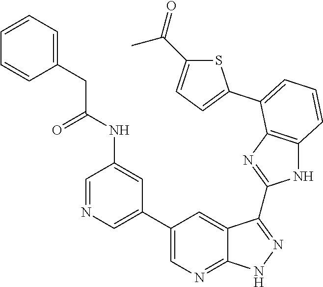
C1=NC=C(C2=CN=C3C(=C2)C(C2=NC4=C(N2)C=CC=C4C2=CC=C(C(=O)C)S2)=NN3)C=C1NC(CC1=CC=CC=C1)=O
